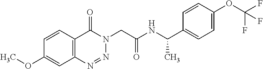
C1=CC2=C(C=C1OC)N=NN(CC(NC(C1=CC=C(OC(F)(F)F)C=C1)C)=O)C2=O
